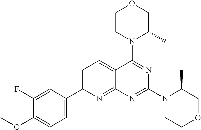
C1=C(C2=CC=C(OC)C(F)=C2)N=C2C(=C1)C(N1C(C)COCC1)=NC(N1CCOCC1C)=N2
